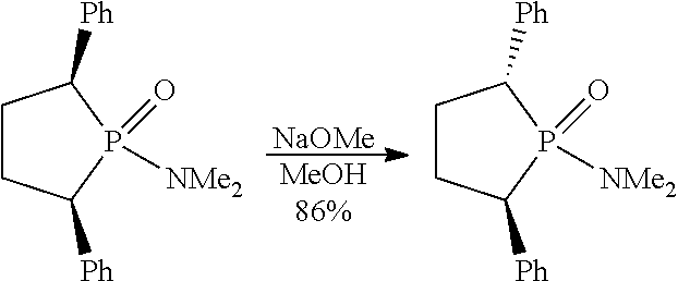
[NaOMe].[MeOH86%].C1CC([Ph])P([NMe2])(=O)C1[Ph].C1CC([Ph])P([NMe2])(=O)C1[Ph]
